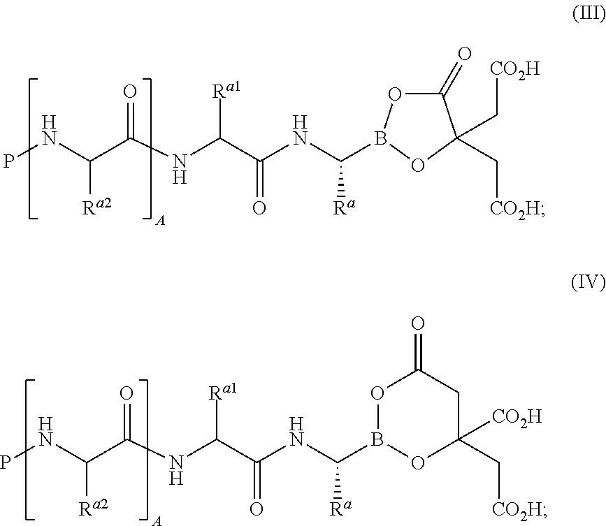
PNC(C(NC(C(NC(B1OC(=O)C(C[CO2H])(C[CO2H])O1)[Ra])=O)[Ra1])=O)[Ra2].PNC(C(NC(C(NC(B1OC([CO2H])(C[CO2H])CC(=O)O1)[Ra])=O)[Ra1])=O)[Ra2]
